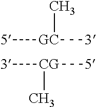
[5][GC]([3])C.[3][CG]([5])C
